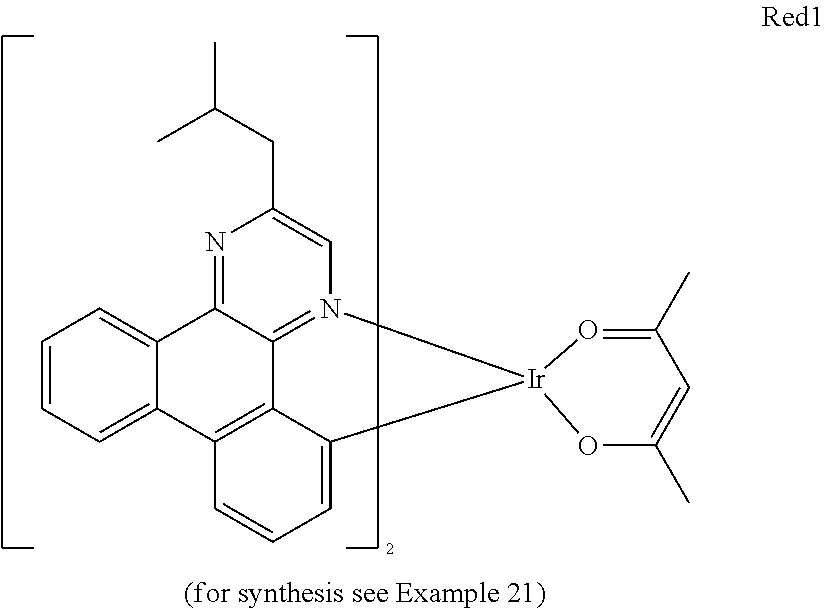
C1=CC=C2C(=C1)C1=NC(CC(C)C)=CN3=C1C1=C2C=CC=C1[Ir]31OC(C)=CC(C)=O1
